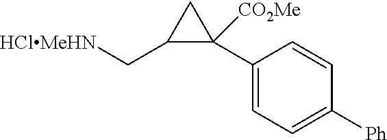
C1(C2([CO2Me])C(C[HClMeHN])C2)=CC=C([Ph])C=C1
